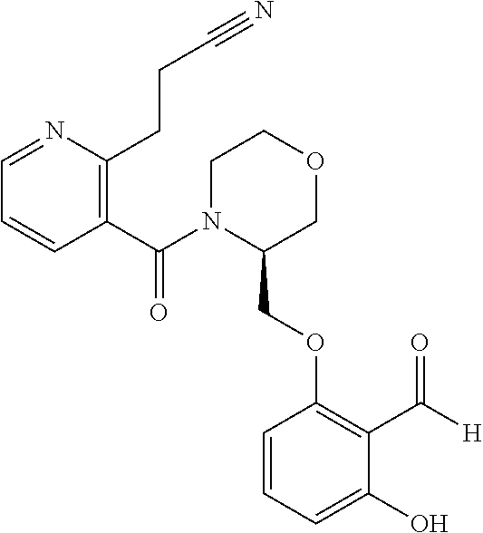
C1=NC(CCC#N)=C(C(N2C(COC3=C(C([H])=O)C(O)=CC=C3)COCC2)=O)C=C1
